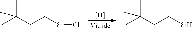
CC(CC[Si](Cl)(C)C)(C)C.[H].CC(CC[Si](C)C)(C)C
